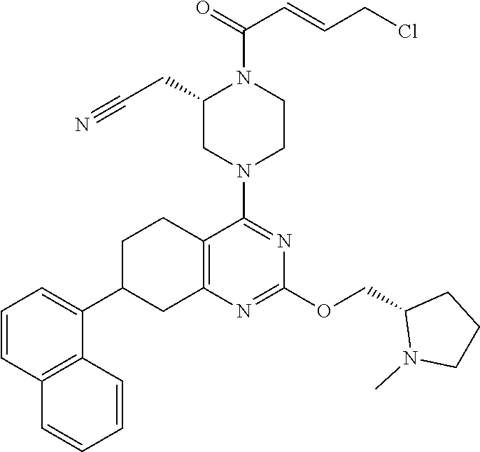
C1=CC2=C(C(C3CC4=C(CC3)C(N3CCN(C(=O)C=CCCl)C(CC#N)C3)=NC(OCC3N(C)CCC3)=N4)=C1)C=CC=C2
